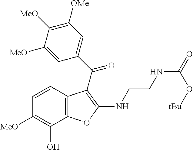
C12=C(C=CC([MeO])=C1O)C(C(C1=CC([OMe])=C([MeO])C([MeO])=C1)=O)=C(NCCNC(=O)O[tBu])O2
